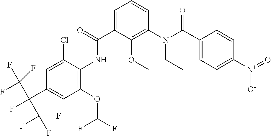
C1=C(C(=O)NC2=C(OC(F)F)C=C(C(F)(C(F)(F)F)C(F)(F)F)C=C2Cl)C(OC)=C(N(C(C2=CC=C([N+](=O)[O-])C=C2)=O)CC)C=C1
